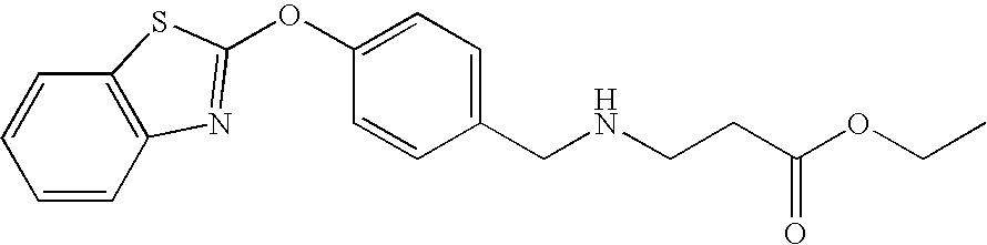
C1=CC2=C(C=C1)SC(OC1=CC=C(CNCCC(OCC)=O)C=C1)=N2
